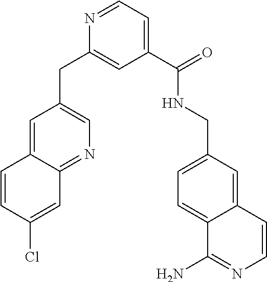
C1=C2C(=NC=C1CC1=CC(C(=O)NCC3=CC=C4C(=C3)C=CN=C4N)=CC=N1)C=C(Cl)C=C2
